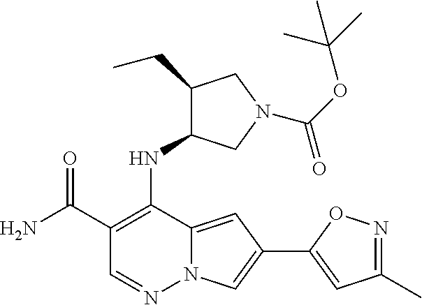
C1(C(N)=O)=C(NC2C(CC)CN(C(=O)OC(C)(C)C)C2)C2=CC(C3=CC(C)=NO3)=CN2N=C1
